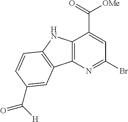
C12=C(N=C(Br)C=C1C(=O)[OMe])C1=C(N2)C=CC(C([H])=O)=C1
